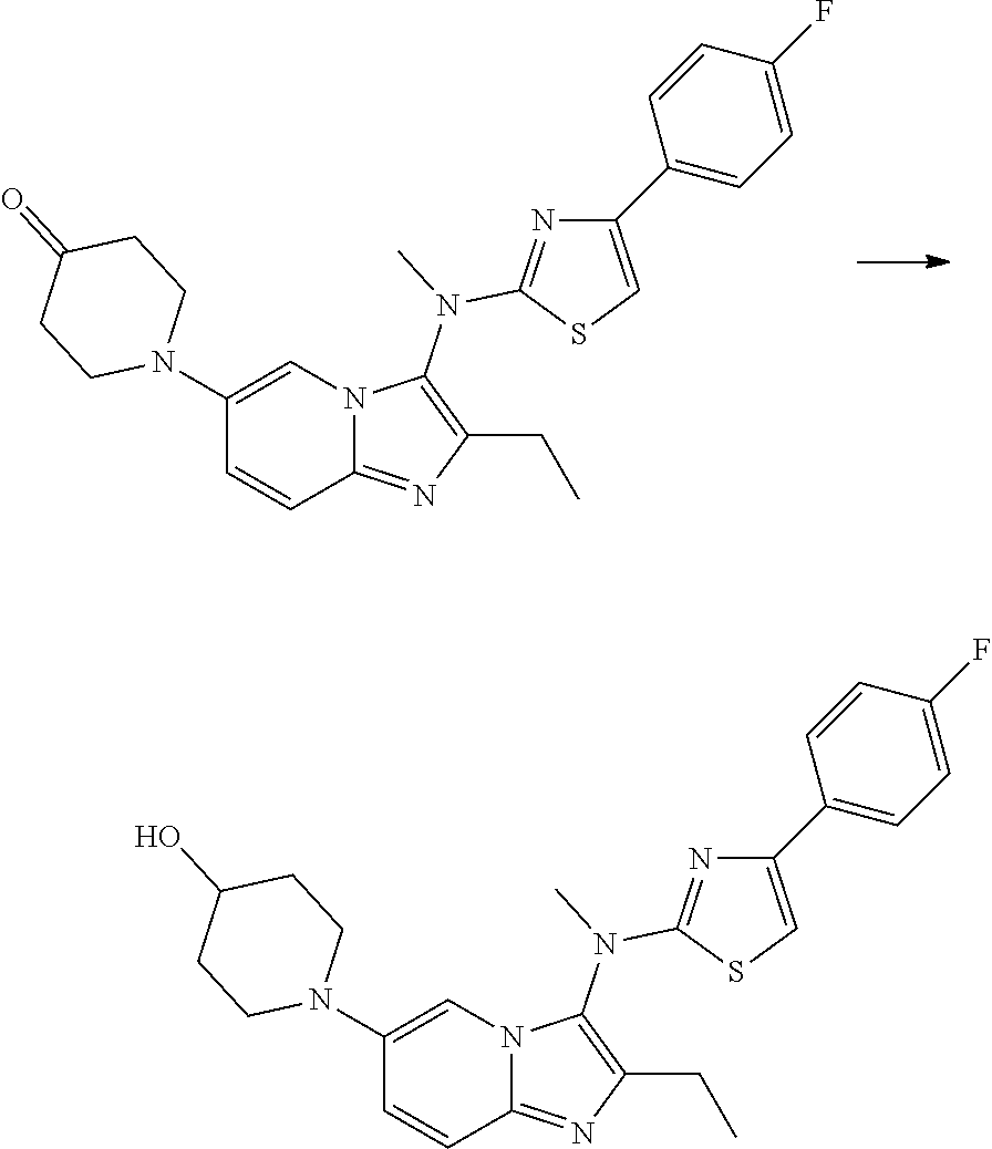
C1(N2CCC(=O)CC2)=CN2C(=NC(CC)=C2N(C)C2=NC(C3=CC=C(F)C=C3)=CS2)C=C1.C1(N2CCC(O)CC2)=CN2C(=NC(CC)=C2N(C)C2=NC(C3=CC=C(F)C=C3)=CS2)C=C1
